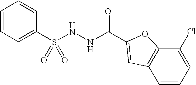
C1=CC=C(S(NNC(=O)C2=CC3=C(C(Cl)=CC=C3)O2)(=O)=O)C=C1
